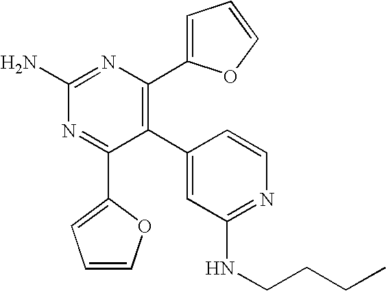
C1(C2=C(C3=CC=CO3)N=C(N)N=C2C2=CC=CO2)=CC(NCCCC)=NC=C1
